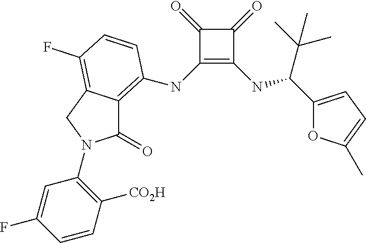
C1(=O)C(NC2=C3C(=O)N(C4=C([CO2H])C=CC(F)=C4)CC3=C(F)C=C2)=C(NC(C(C)(C)C)C2=CC=C(C)O2)C1=O
